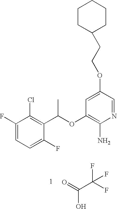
C1(F)=CC=C(F)C(C(OC2=C(N)N=CC(OCCC3CCCCC3)=C2)C)=C1Cl.C(C(F)(F)F)(=O)O
